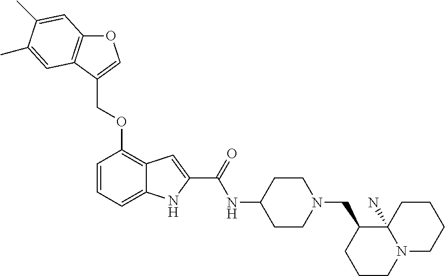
C(OC1=C2C(=CC=C1)NC(C(NC1CCN(CC3CCCN4C3(N)CCCC4)CC1)=O)=C2)C1=COC2=C1C=C(C)C(C)=C2
